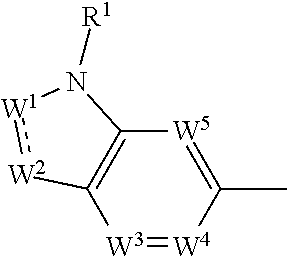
[W3]1=[W4]C(C)=[W5]C2=C1[W2]:[W1]N2[R1]
